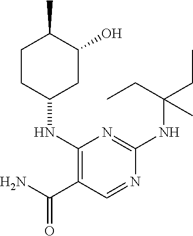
C1(NC2CC(O)C(C)CC2)=C(C(N)=O)C=NC(NC(CC)(CC)C)=N1
